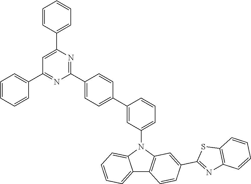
C12=CC=CC=C1N(C1=CC=CC(C3=CC=C(C4=NC(C5=CC=CC=C5)=CC(C5=CC=CC=C5)=N4)C=C3)=C1)C1=C2C=CC(C2=NC3=C(S2)C=CC=C3)=C1
